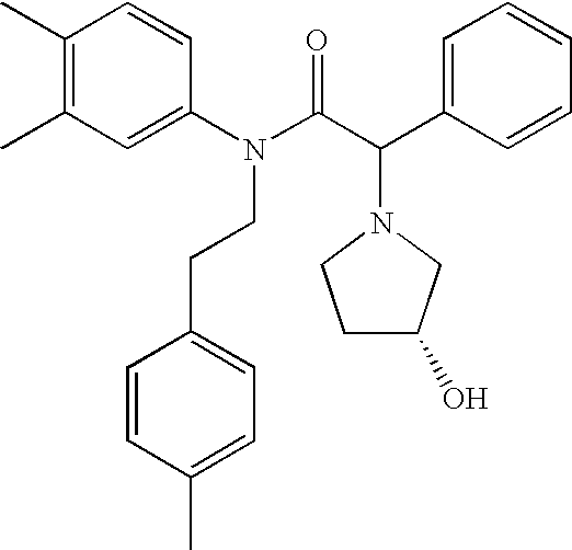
C1(C)=C(C)C=C(N(C(C(C2=CC=CC=C2)N2CC(O)CC2)=O)CCC2=CC=C(C)C=C2)C=C1
